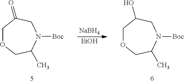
C1OCC(C)N([Boc])CC1O.[EtOH].[NaBH4].C1OCC(C)N([Boc])CC1=O
